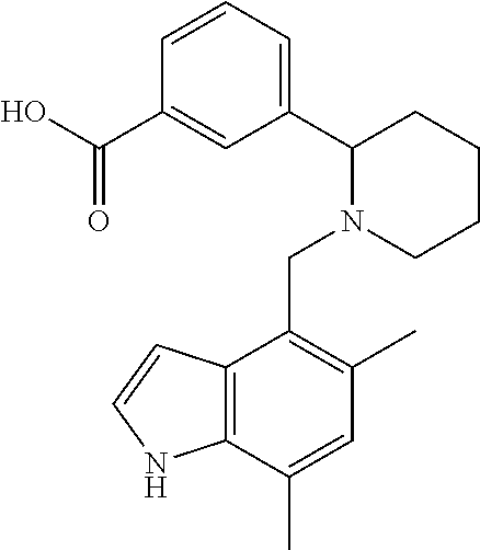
C1=CC=C(C2N(CC3=C(C)C=C(C)C4=C3C=CN4)CCCC2)C=C1C(O)=O
